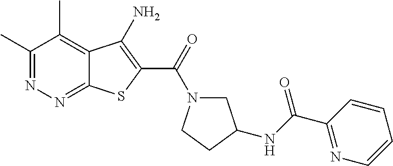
C1(C)=NN=C2C(=C1C)C(N)=C(C(=O)N1CC(NC(C3=NC=CC=C3)=O)CC1)S2
